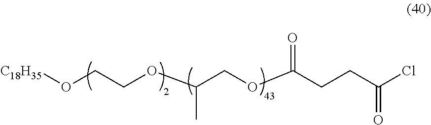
[C18H35]OCCOC(COC(CCC(Cl)=O)=O)C
